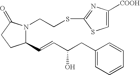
C1(C=CC(CC2=CC=CC=C2)O)N(CCSC2=NC([COOH])=CS2)C(=O)CC1
